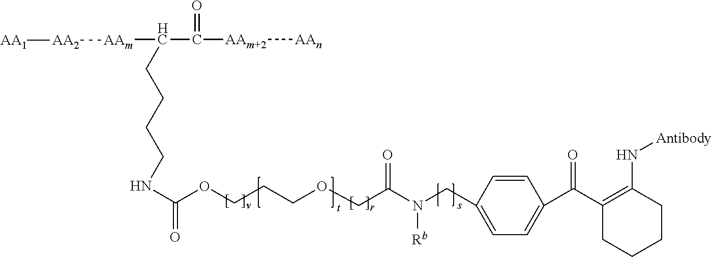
C1=CC(CN(C(COCCCOC(NCCCCC(C([AAm+2][AAn])=O)[AAm][AA2][AA1])=O)=O)[Rb])=CC=C1C(C1=C(N[Antibody])CCCC1)=O
